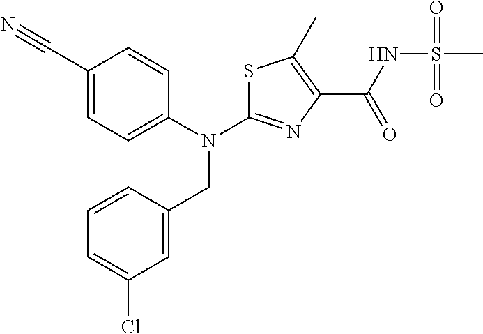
C1(C#N)=CC=C(N(C2=NC(C(NS(C)(=O)=O)=O)=C(C)S2)CC2=CC(Cl)=CC=C2)C=C1
